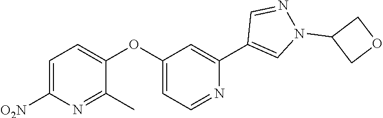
C1=C([O2N])N=C(C)C(OC2=CC=NC(C3=CN(C4COC4)N=C3)=C2)=C1
